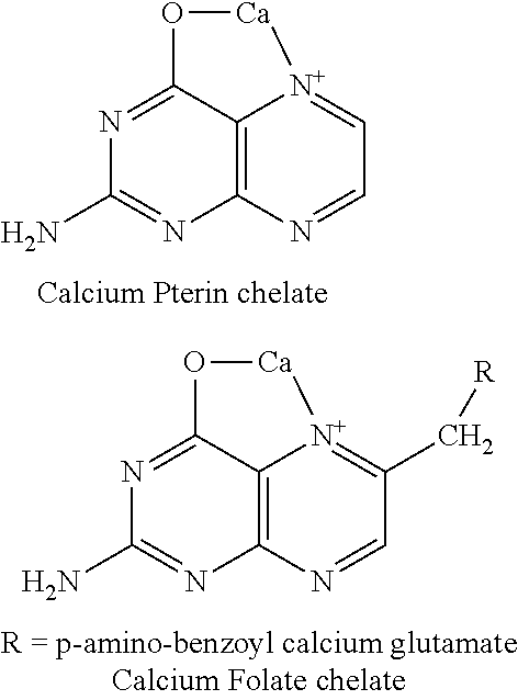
C12=C3N=CC=[N+]1[Ca]OC2=NC(N)=N3.C12=C3N=CC(C[R])=[N+]1[Ca]OC2=NC(N)=N3
